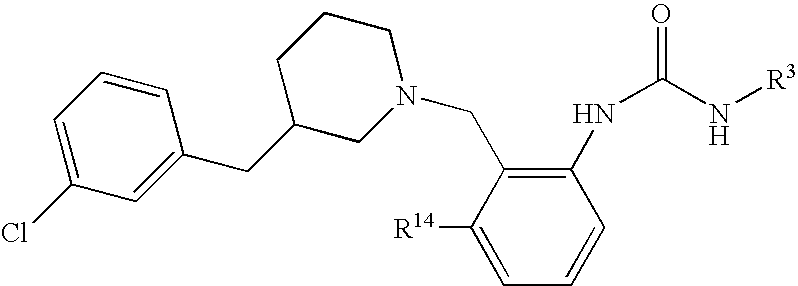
C1=C([R14])C(CN2CCCC(CC3=CC(Cl)=CC=C3)C2)=C(NC(N[R3])=O)C=C1
